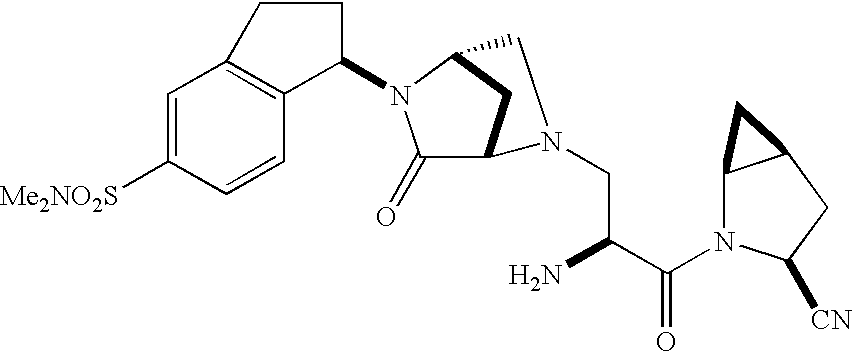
C1=C([Me2NO2S])C=CC2=C1CCC2N1C(=O)C2CC1CN2CC(C(N1C2C(CC1[CN])C2)=O)N
